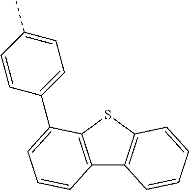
C12=C(SC3=C1C=CC=C3)C(C1=CC=C(C)C=C1)=CC=C2
